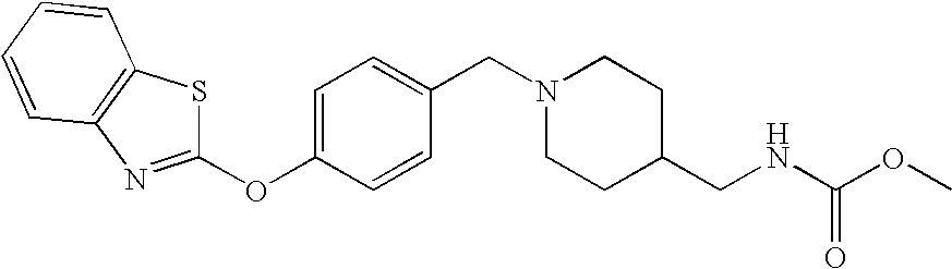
C1(CN2CCC(CNC(OC)=O)CC2)=CC=C(OC2=NC3=C(C=CC=C3)S2)C=C1
